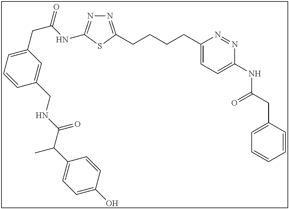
N1=C(CCCCC2=CC=C(NC(CC3=CC=CC=C3)=O)N=N2)SC(NC(CC2=CC=CC(CNC(C(C3=CC=C(O)C=C3)C)=O)=C2)=O)=N1
